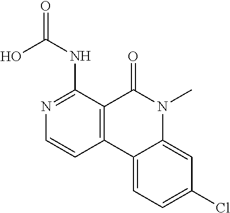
C12=C(C(=O)N(C)C3=CC(Cl)=CC=C13)C(NC(=O)O)=NC=C2
